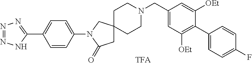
C1=CC(N2C(=O)CC3(C2)CCN(CC2=CC([OEt])=C(C4=CC=C(F)C=C4)C([OEt])=C2)CC3)=CC=C1C1=NN=NN1
